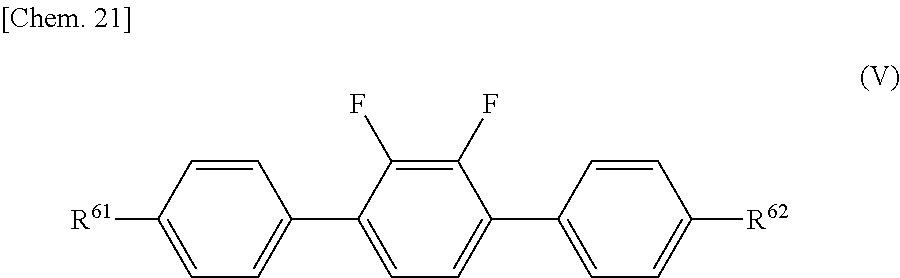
C1=C(C2=CC=C([R61])C=C2)C(F)=C(F)C(C2=CC=C([R62])C=C2)=C1
